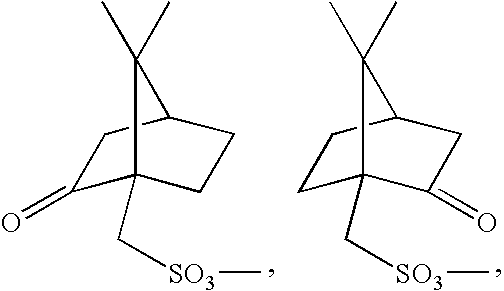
C1(=O)C2(C[SO3]C)CCC(C1)C2(C)C.C1C2(C[SO3]C)C(=O)CC(C1)C2(C)C
